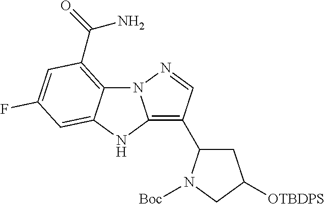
C12=C(C3CC([OTBDPS])CN3[Boc])C=NN1C1=C(C(N)=O)C=C(F)C=C1N2
